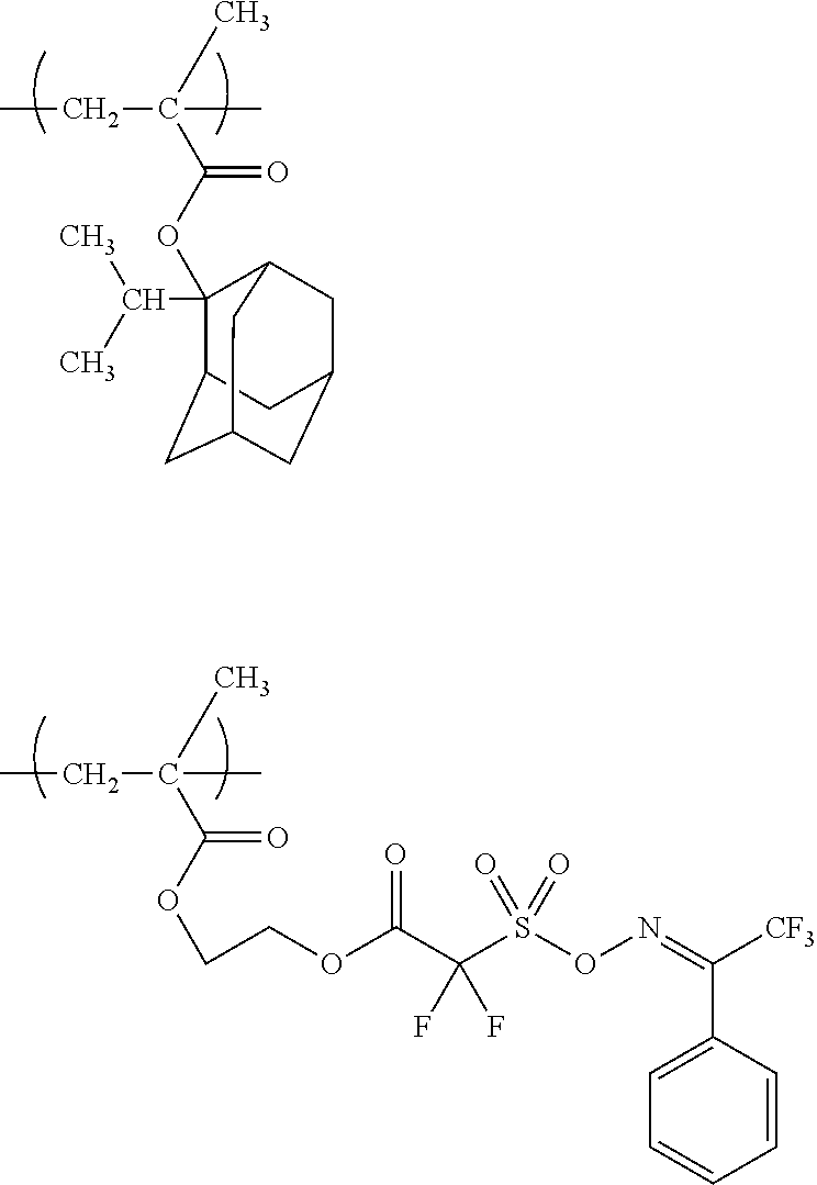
CCC(C)(C(OCCOC(=O)C(S(ON=C(C1=CC=CC=C1)[CF3])(=O)=O)(F)F)=O)C.CCC(C)(C(OC1(C(C)C)C2CC3CC(CC1C3)C2)=O)C
